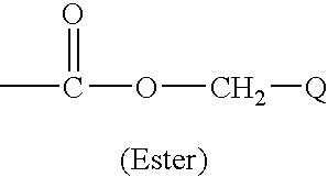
CC(=O)OC[Q]
